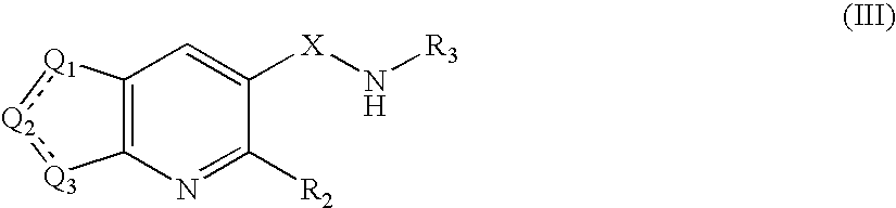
C12=C(N=C([R2])C([X]N[R3])=C1)[Q3]:[Q2]:[Q1]2
